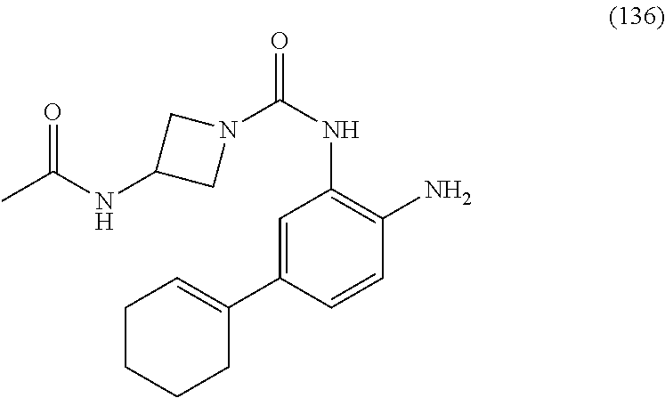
C1CCCC(C2=CC(NC(=O)N3CC(NC(C)=O)C3)=C(N)C=C2)=C1
